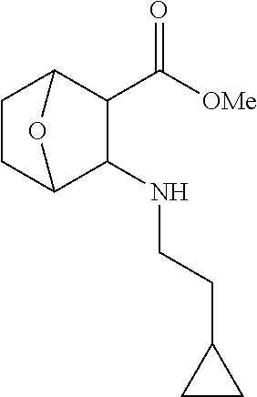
C1(NCCC2CC2)C2CCC(C1C([OMe])=O)O2
